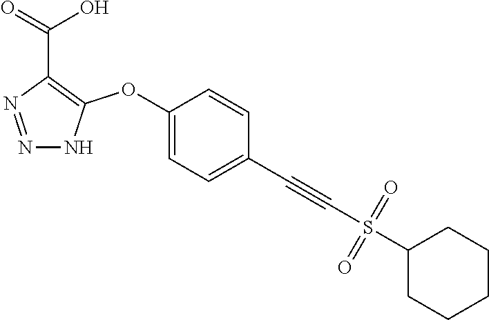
C1(OC2=C(C(=O)O)N=NN2)=CC=C(C#CS(C2CCCCC2)(=O)=O)C=C1
